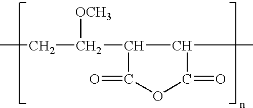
C1(=O)OC(=O)C(C)C1C(CC)[OCH3]
